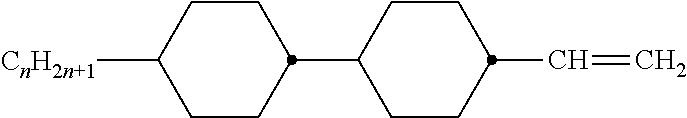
C1CC([CnH2n+1])CCC1C1CCC(C=C)CC1
